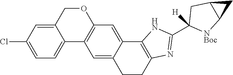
O1CC2=CC(Cl)=CC=C2C2=C1C=C1C(=C2)CCC2=C1NC(C1([H])[NBoc]C3C(C1)C3)=N2
